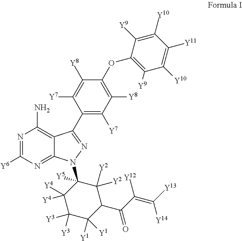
N1=C([Y6])N=C2C(=C1N)C(C1=C([Y7])C([Y8])=C(OC3=C([Y9])C([Y10])=C([Y11])C([Y10])=C3[Y9])C([Y8])=C1[Y7])=NN2C1([Y5])C([Y4])([Y4])C([Y3])([Y3])C([Y1])([Y1])C(C(C(=C([Y13])[Y14])[Y12])=O)C1([Y2])[Y2]
